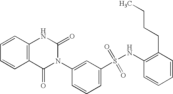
C1=CC2=C(C=C1)C(=O)N(C1=CC(S(=O)(=O)NC3=C(CCCC)C=CC=C3)=CC=C1)C(=O)N2
